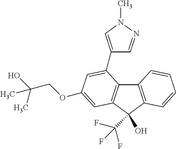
C12=C(C(O)(C(F)(F)F)C3=C1C(C1=CN(C)N=C1)=CC(OCC(O)(C)C)=C3)C=CC=C2
